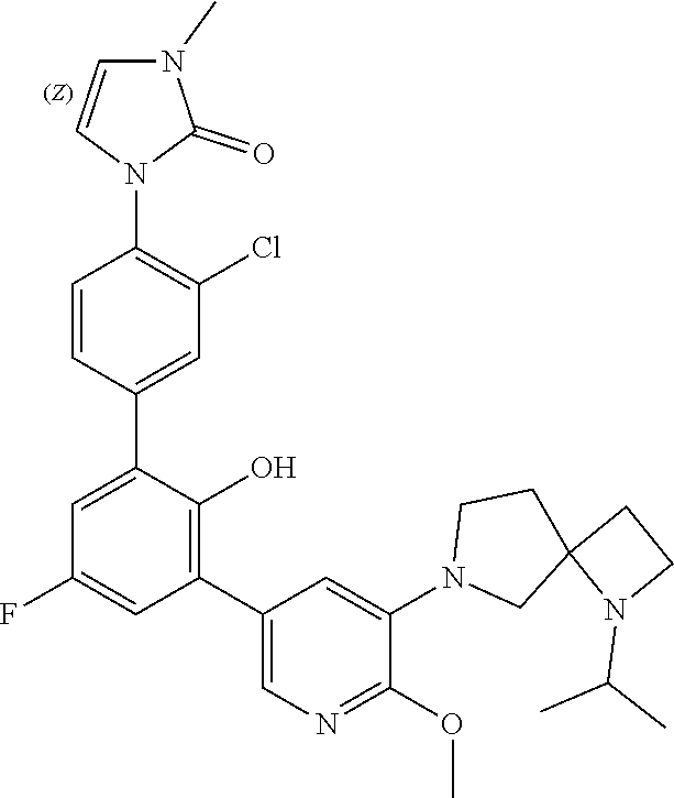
C1=CC(N2C(=O)N(C)C=C2)=C(Cl)C=C1C1=CC(F)=CC(C2=CN=C(OC)C(N3CC4(CC3)N(C(C)C)CC4)=C2)=C1O
